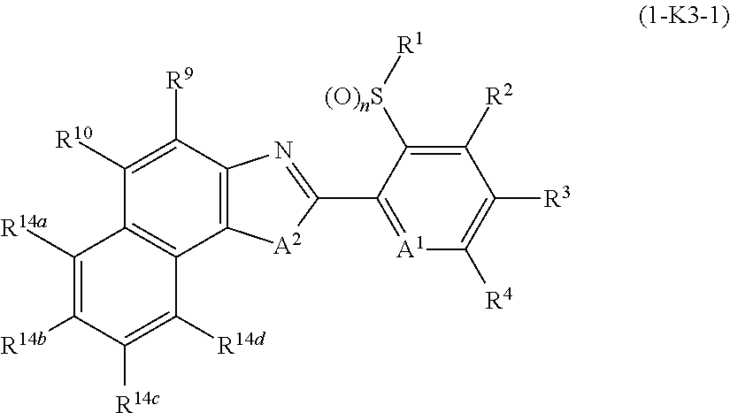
C1([R10])=C([R9])C2=C(C3=C1C([R14a])=C([R14b])C([R14c])=C3[R14d])[A2]C(C1=[A1]C([R4])=C([R3])C([R2])=C1[(O)nS][R1])=N2
